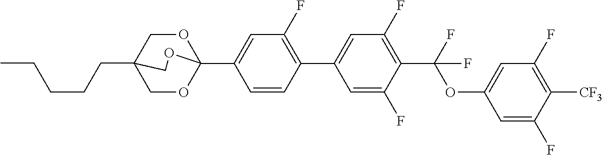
O1CC2(CCCCC)COC1(C1=CC(F)=C(C3=CC(F)=C(C(OC4=CC(F)=C([CF3])C(F)=C4)(F)F)C(F)=C3)C=C1)OC2
